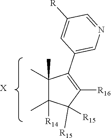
C1(C)(C)C([R14])(C)C([R15])([R15])C([R16])=C1C1=CN=CC([R])=C1.[X]
